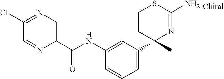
C1(NC(C2=CN=C(Cl)C=N2)=O)=CC(C2(C)N=C(N)SCC2)=CC=C1
